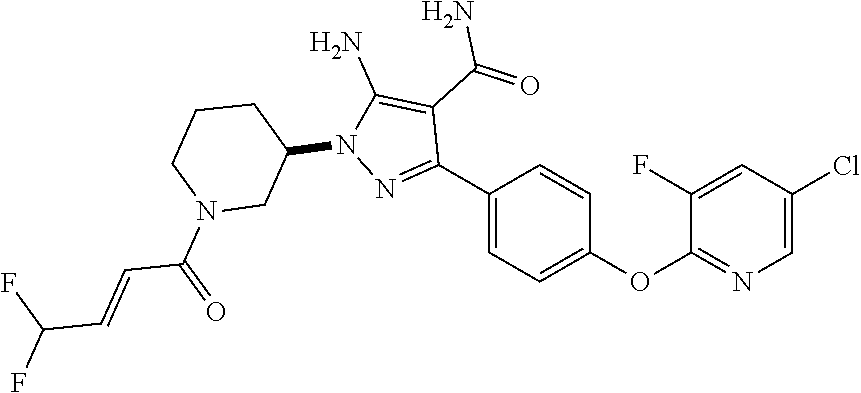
N1=C(C2=CC=C(OC3=NC=C(Cl)C=C3F)C=C2)C(C(N)=O)=C(N)N1C1CN(C(C=CC(F)F)=O)CCC1
